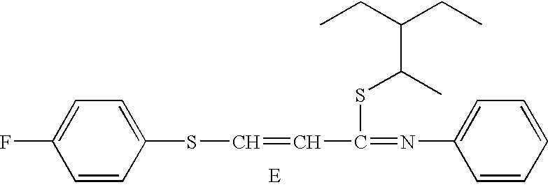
C1=CC(SC=CC(=NC2=CC=CC=C2)SC(C(CC)CC)C)=CC=C1F
